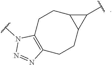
C1C2=C(CCC3C(C1)C3C)N=NN2C
